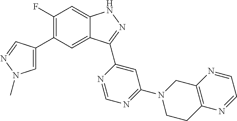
C1(F)=C(C2=CN(C)N=C2)C=C2C(=C1)NN=C2C1=CC(N2CCC3=C(C2)N=CC=N3)=NC=N1
